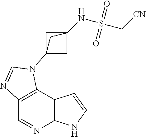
C1=NC2=C(C3=C1N=CN3C13CC(NS(C[CN])(=O)=O)(C1)C3)C=CN2
